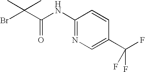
C(=O)(C(Br)(C)C)NC1=NC=C(C(F)(F)F)C=C1
